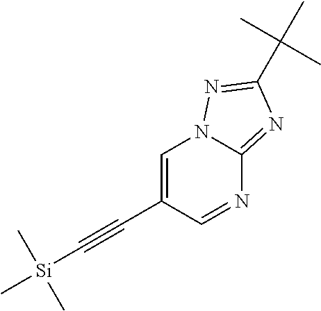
C1=C(C#C[Si](C)(C)C)C=NC2=NC(C(C)(C)C)=NN12
